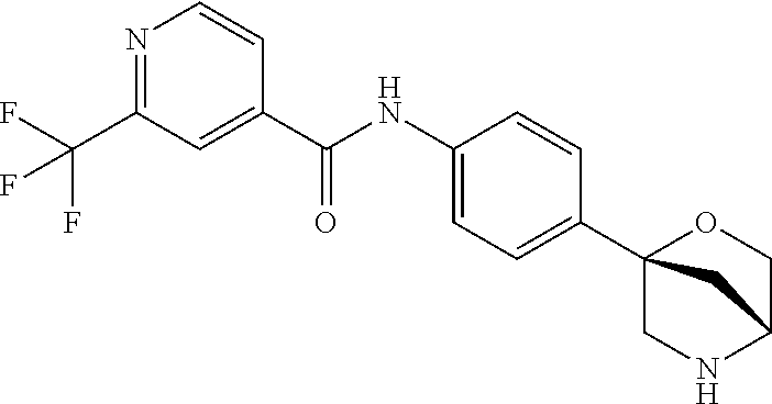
N1=C(C(F)(F)F)C=C(C(NC2=CC=C(C34CNC(CO3)C4)C=C2)=O)C=C1
